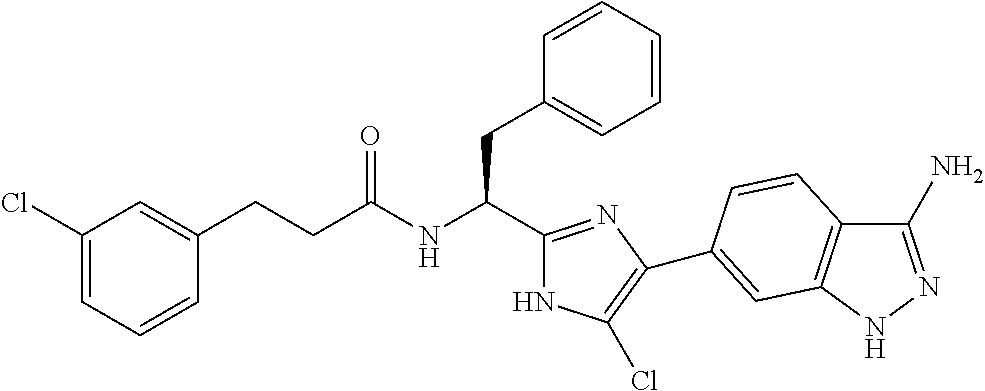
C(NC(CC1=CC=CC=C1)C1=NC(C2=CC3=C(C(N)=NN3)C=C2)=C(Cl)N1)(=O)CCC1=CC(Cl)=CC=C1
